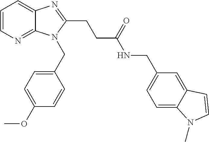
C1=CN=C2C(=C1)N=C(CCC(NCC1=CC=C3C(=C1)C=CN3C)=O)N2CC1=CC=C(OC)C=C1
